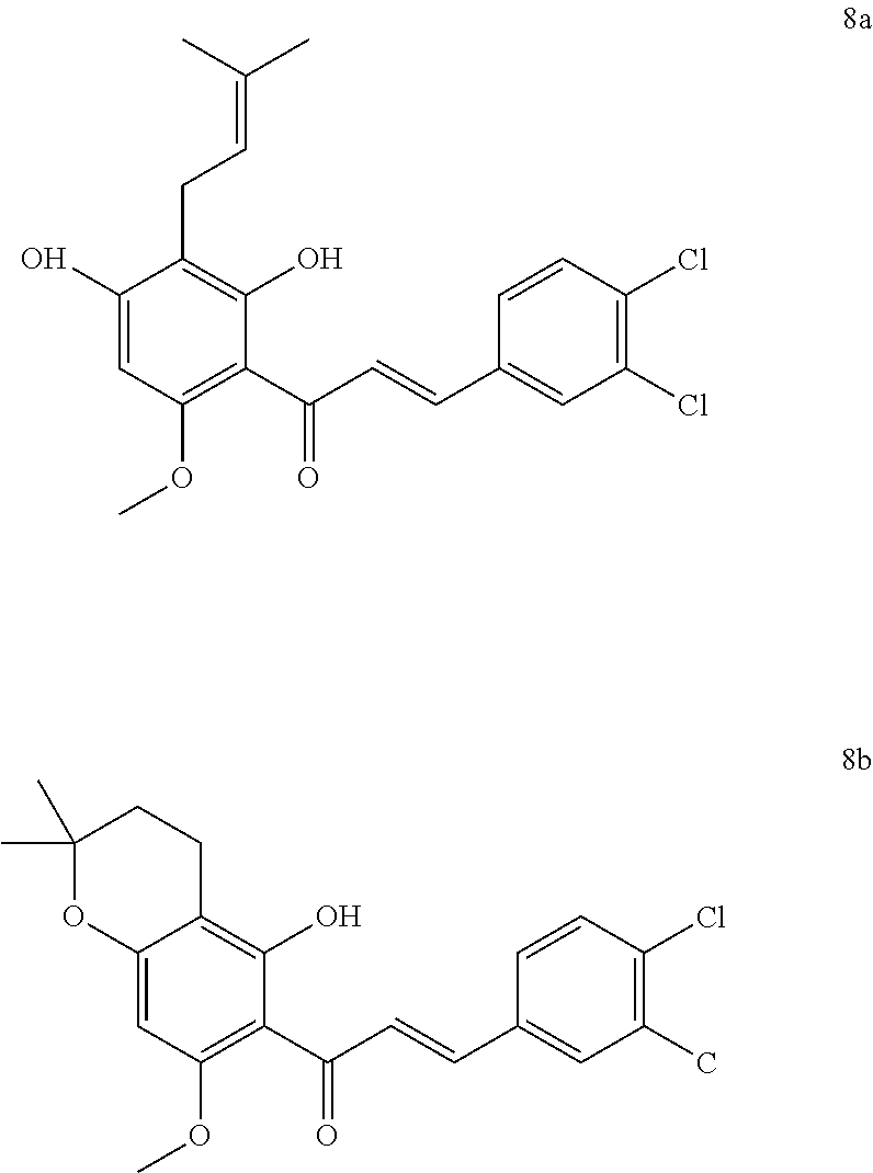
C1(O)=CC(OC)=C(C(C=CC2=CC(Cl)=C(Cl)C=C2)=O)C(O)=C1CC=C(C)C.C12=CC(OC)=C(C(C=CC3=CC(C)=C(Cl)C=C3)=O)C(O)=C1CCC(C)(C)O2
